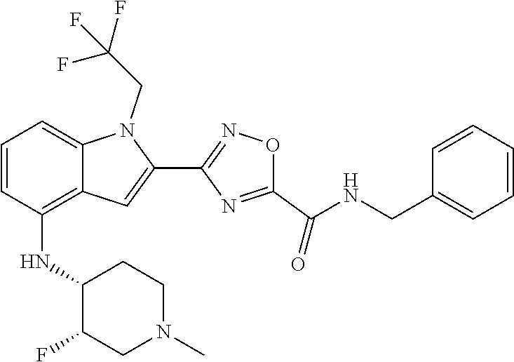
C1(C2=CC3=C(NC4C(F)CN(C)CC4)C=CC=C3N2CC(F)(F)F)=NOC(C(=O)NCC2=CC=CC=C2)=N1
